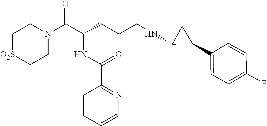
C1[O2S]CCN(C(C(CCCNC2C(C3=CC=C(F)C=C3)C2)NC(C2=NC=CC=C2)=O)=O)C1
